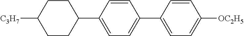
C1(C2=CC=C(C3=CC=C([OC2H5])C=C3)C=C2)CCC([C3H7])CC1
